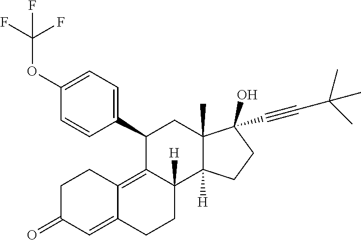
C1(C2=CC=C(OC(F)(F)F)C=C2)C2=C3C(=CC(=O)CC3)CCC2([H])C2([H])C(C)(C1)C(C#CC(C)(C)C)(O)CC2
